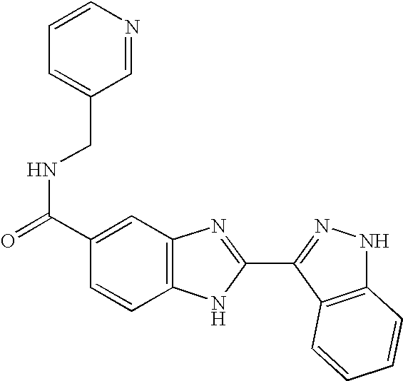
C(NC(=O)C1=CC2=C(C=C1)NC(C1=NNC3=C1C=CC=C3)=N2)C1=CC=CN=C1
